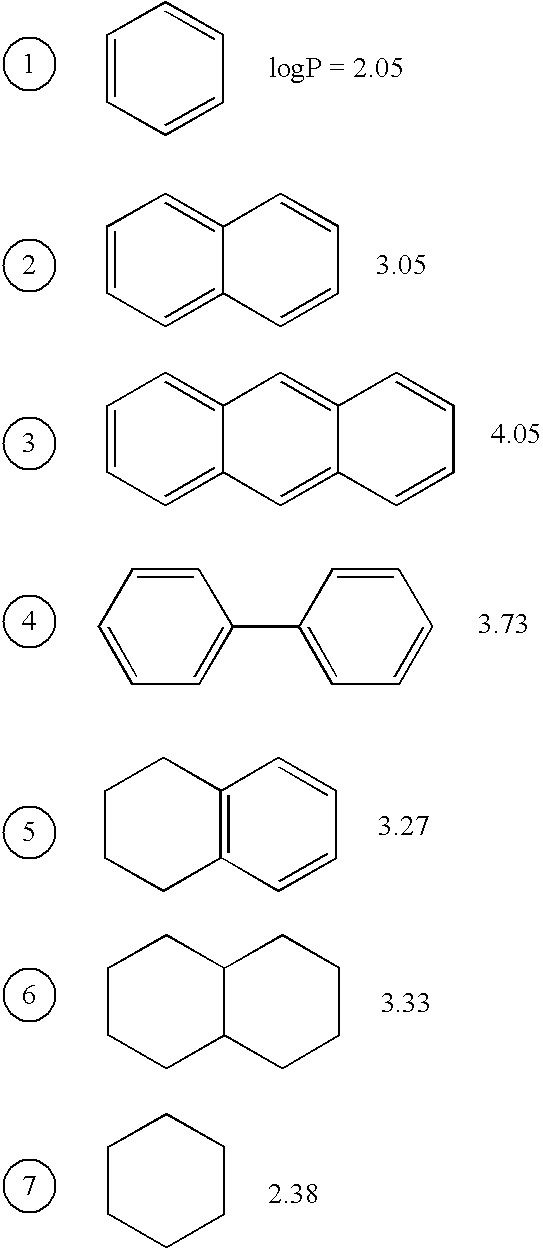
C1=CC=CC=C1.C1=CC=C2C(=C1)C=CC=C2.C1=CC=C2C(=C1)C=C1C(=C2)C=CC=C1.C1=CC=CC=C1C1=CC=CC=C1.C1CCC2=C(C1)C=CC=C2.C1CCC2C(C1)CCCC2.C1CCCCC1
